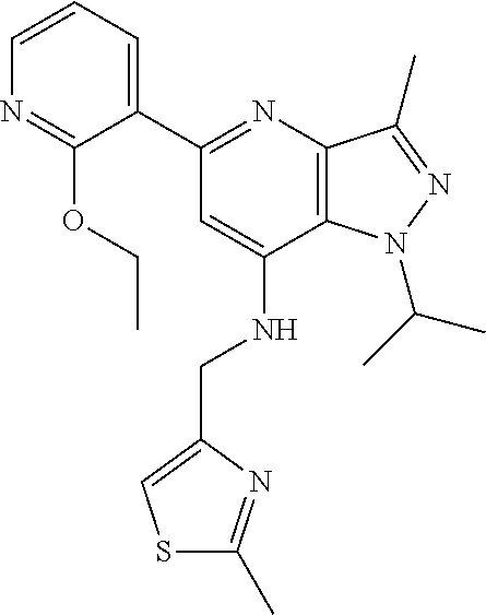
C1=CC=C(C2=NC3=C(C(NCC4=CSC(C)=N4)=C2)N(C(C)C)N=C3C)C(OCC)=N1
